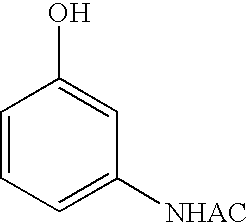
C1=CC=C([NHAC])C=C1O
